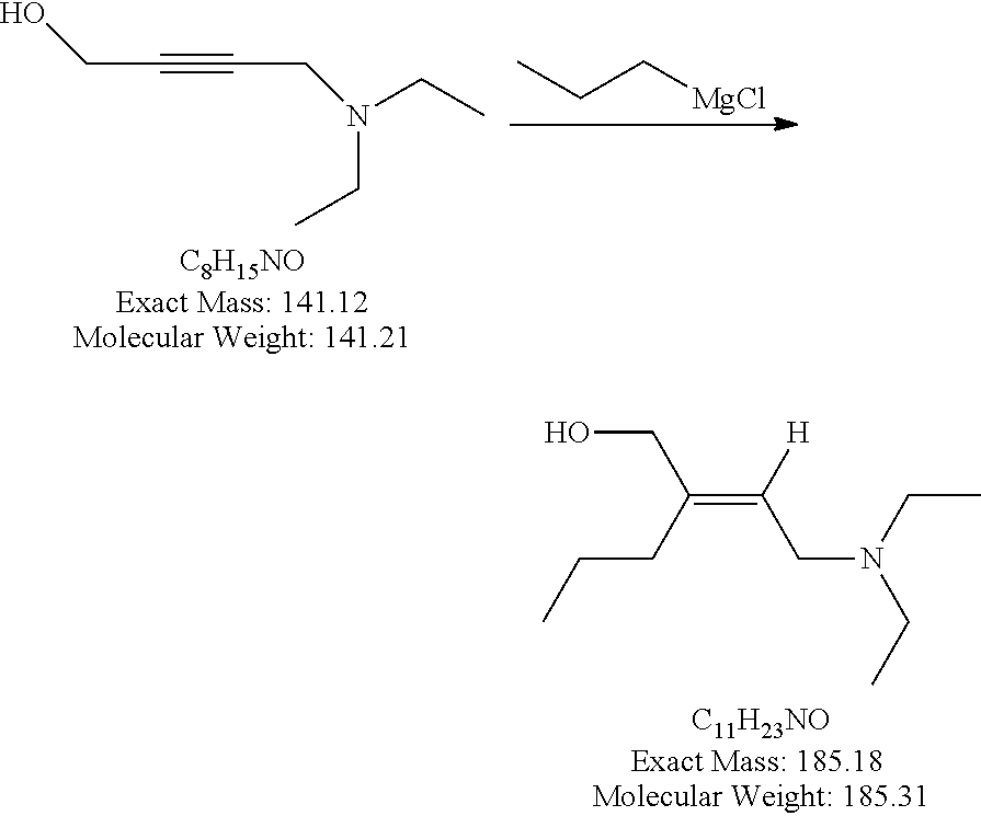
[C11H23NO].C(=C(CCC)CO)(CN(CC)CC)[H].CCC[MgCl].[C8H15NO].C(#CCO)CN(CC)CC
